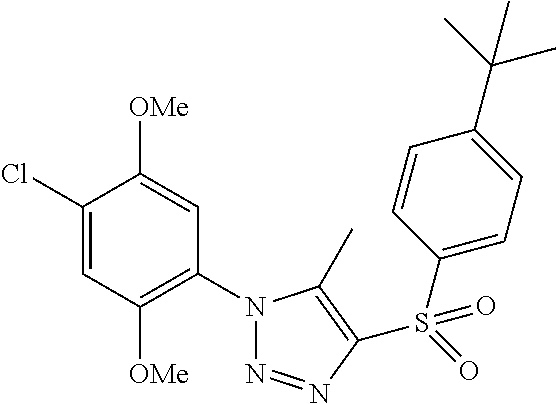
C1(Cl)=CC([OMe])=C(N2N=NC(S(=O)(C3=CC=C(C(C)(C)C)C=C3)=O)=C2C)C=C1[OMe]
